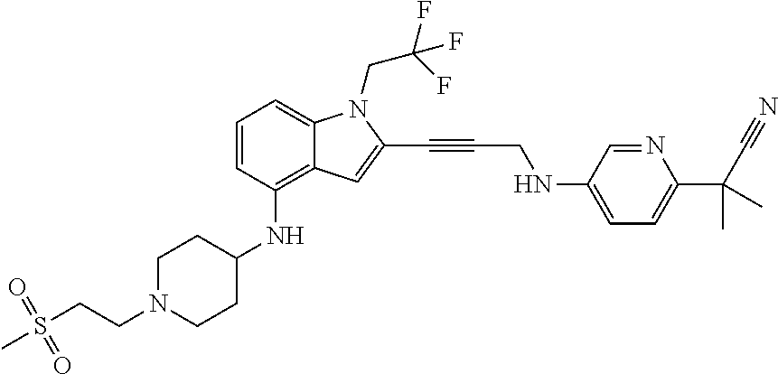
C1=CC(NC2CCN(CCS(C)(=O)=O)CC2)=C2C(=C1)N(CC(F)(F)F)C(C#CCNC1=CC=C(C(C#N)(C)C)N=C1)=C2
